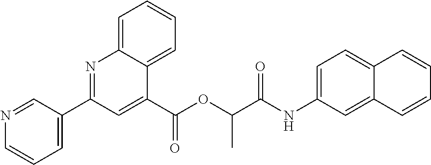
C1=C2C(=CC=C1)C(C(OC(C(NC1=CC=C3C(=C1)C=CC=C3)=O)C)=O)=CC(C1=CC=CN=C1)=N2
